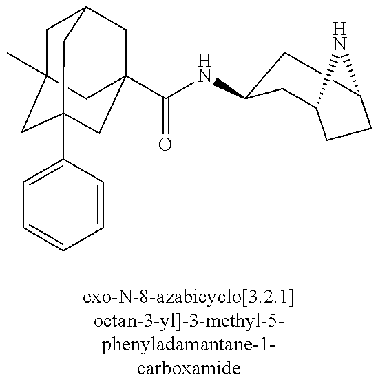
C1C2(C)CC3(C4=CC=CC=C4)CC(C(NC4CC5CCC(C4)N5)=O)(CC1C3)C2
